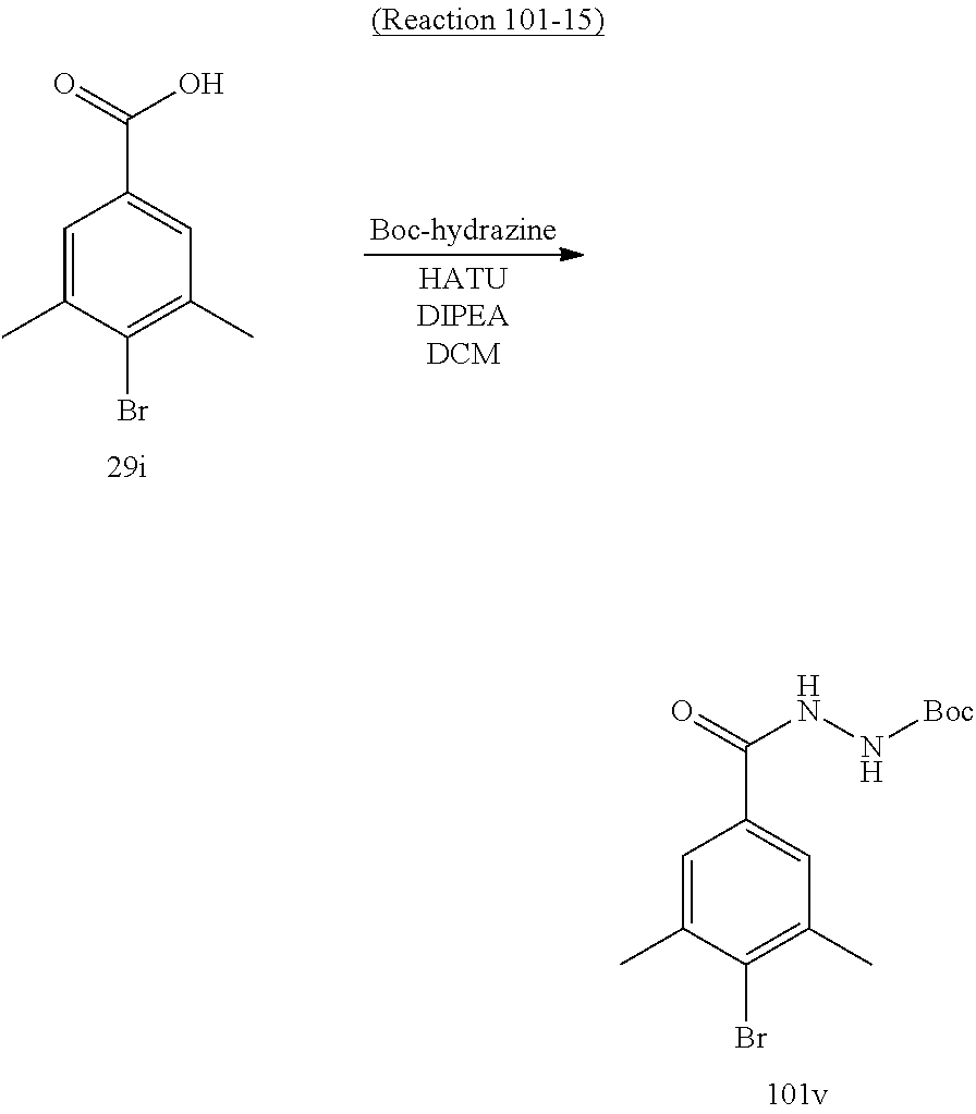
C1=C(C)C(Br)=C(C)C=C1C(=O)NN[Boc].C1=C(C)C(Br)=C(C)C=C1C(=O)O
